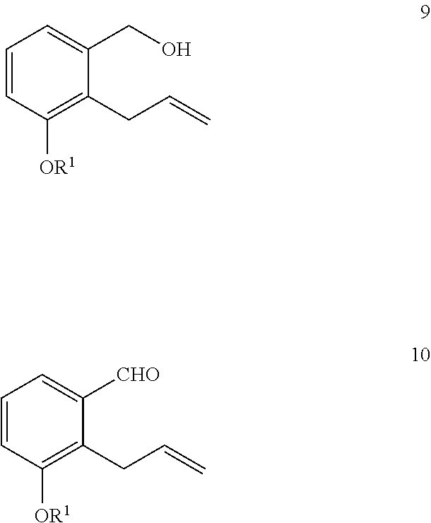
C1(CO)=CC=CC([OR1])=C1CC=C.C1([CHO])=CC=CC([OR1])=C1CC=C
